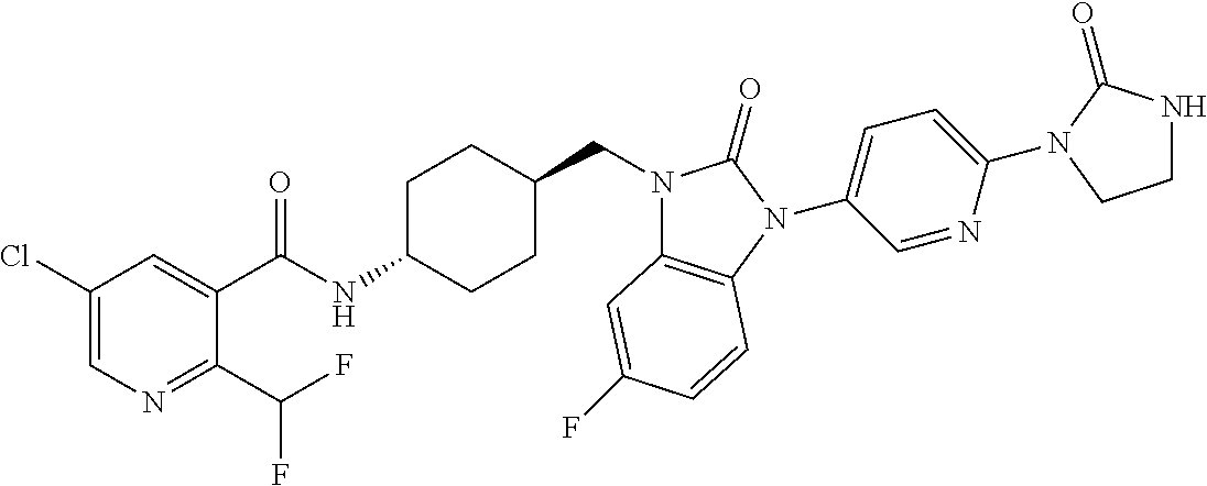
C1(Cl)=CN=C(C(F)F)C(C(NC2CCC(CN3C4=C(N(C5=CC=C(N6C(=O)NCC6)N=C5)C3=O)C=CC(F)=C4)CC2)=O)=C1
